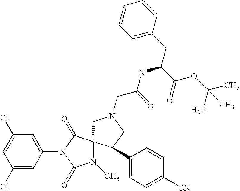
C1(Cl)=CC(N2C(=O)N(C)C3(C2=O)CN(CC(NC(C(=O)OC(C)(C)C)CC2=CC=CC=C2)=O)CC3C2=CC=C([CN])C=C2)=CC(Cl)=C1
